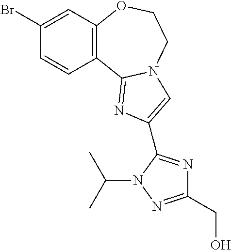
C1(Br)=CC2=C(C=C1)C1=NC(C3=NC(CO)=NN3C(C)C)=CN1CCO2
